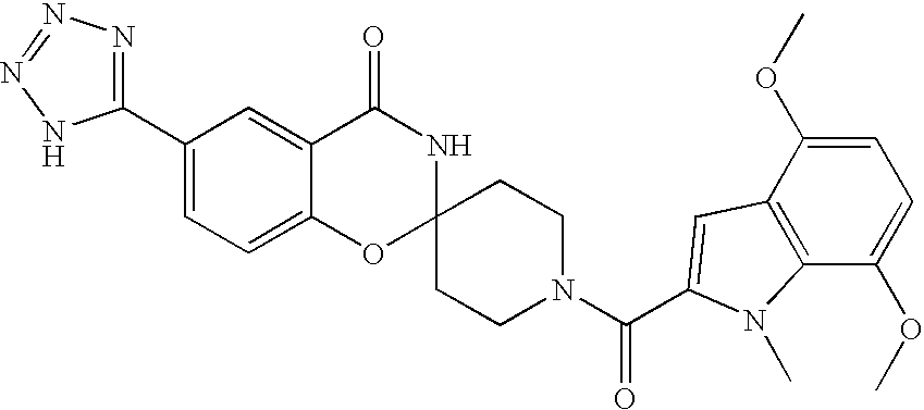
C1(C2=NN=NN2)=CC=C2C(=C1)C(=O)NC1(O2)CCN(C(=O)C2=CC3=C(C(OC)=CC=C3OC)N2C)CC1
